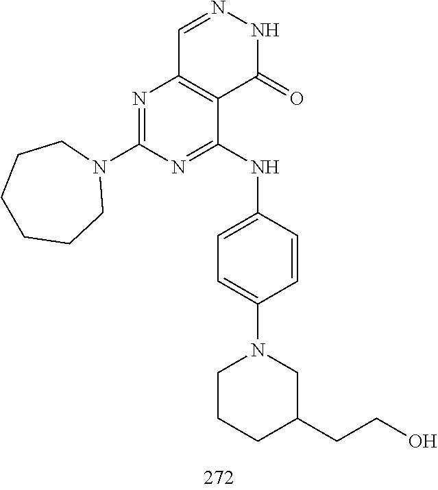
C1=NNC(=O)C2=C1N=C(N1CCCCCC1)N=C2NC1=CC=C(N2CCCC(CCO)C2)C=C1
